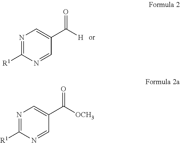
N1=C([R1])N=CC(C([H])=O)=C1.N1=C([R1])N=CC(C([OCH3])=O)=C1
